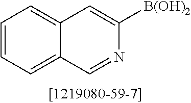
C12=CC=CC=C1C=NC([B(OH)2])=C2
